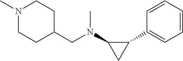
C1=CC=CC(C2C(N(CC3CCN(C)CC3)C)C2)=C1
